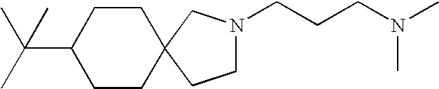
C1(C(C)(C)C)CCC2(CC1)CCN(CCCN(C)C)C2
